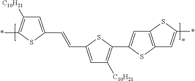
C1=C(C=CC2=CC([C10H21])=C(C3=CC4=C(S3)C=C(*)S4)S2)SC(*)=C1[C10H21]
